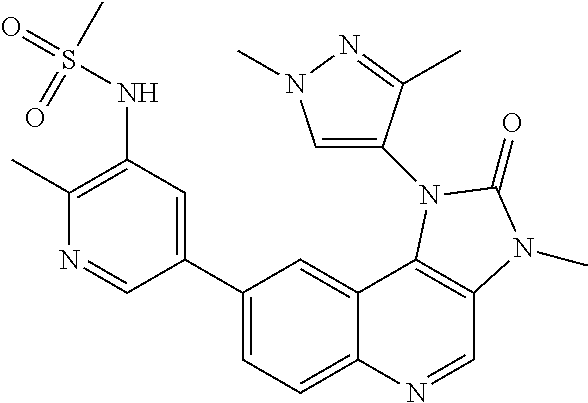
C1(C2=CC(NS(=O)(C)=O)=C(C)N=C2)=CC=C2C(=C1)C1=C(C=N2)N(C)C(=O)N1C1=CN(C)N=C1C
